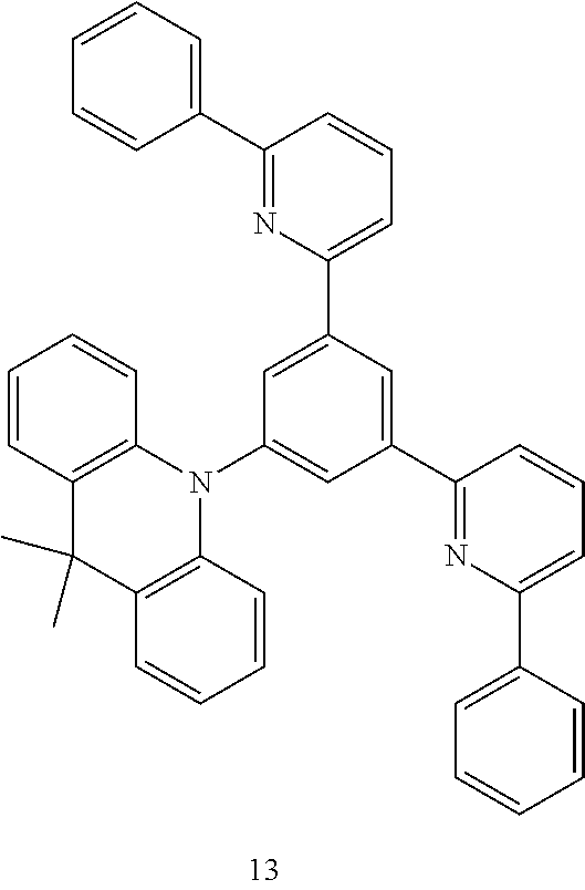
C1=CC2=C(C=C1)N(C1=CC(C3=NC(C4=CC=CC=C4)=CC=C3)=CC(C3=CC=CC(C4=CC=CC=C4)=N3)=C1)C1=C(C2(C)C)C=CC=C1
